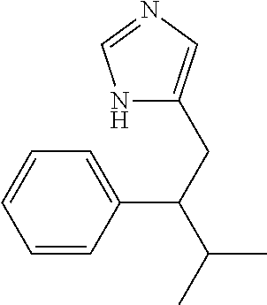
N1=CNC(CC(C2=CC=CC=C2)C(C)C)=C1
